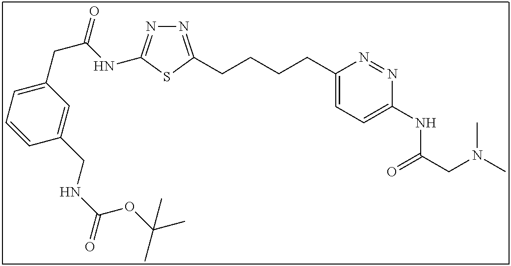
N1=C(CCCCC2=CC=C(NC(CN(C)C)=O)N=N2)SC(NC(CC2=CC=CC(CNC(=O)OC(C)(C)C)=C2)=O)=N1
